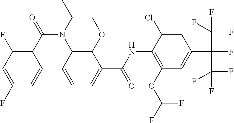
C1(F)=CC(F)=C(C(=O)N(C2=C(OC)C(C(NC3=C(OC(F)F)C=C(C(C(F)(F)F)(C(F)(F)F)F)C=C3Cl)=O)=CC=C2)CC)C=C1
